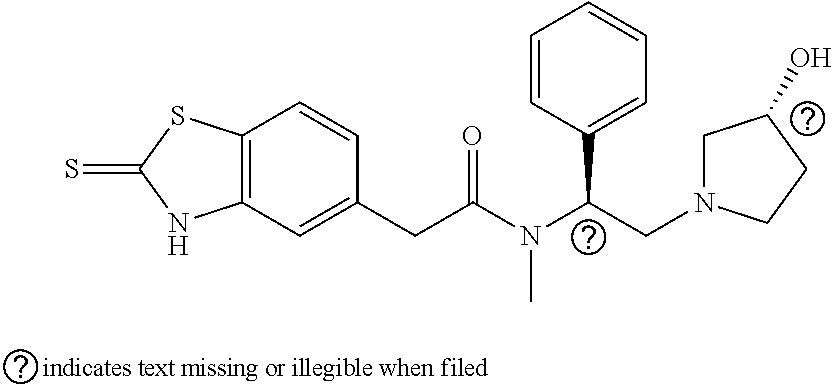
C12=C(SC(=S)N1)C=CC(CC(N(C(CN1CC(O)CC1)C1=CC=CC=C1)C)=O)=C2
